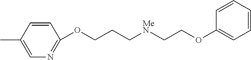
C1=CC(C)=CN=C1OCCC[MeN]CCOC1=CC=CC=C1
